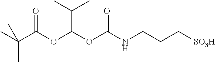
C(C(OC(OC(NCCC[SO3H])=O)C(C)C)=O)(C)(C)C
